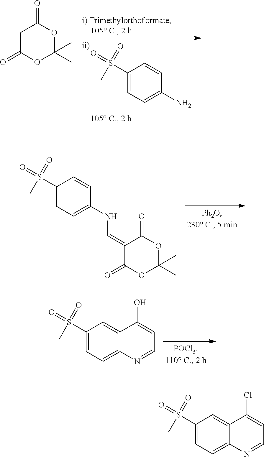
C1(S(=O)(=O)C)=CC=C(N)C=C1.C1C(=O)OC(C)(C)OC1=O.C1(S(=O)(=O)C)=CC=C(NC=C2C(=O)OC(C)(C)OC2=O)C=C1.C1(S(=O)(=O)C)=CC=C2C(=C1)C(O)=CC=N2.C1(S(=O)(=O)C)=CC=C2C(=C1)C(Cl)=CC=N2
